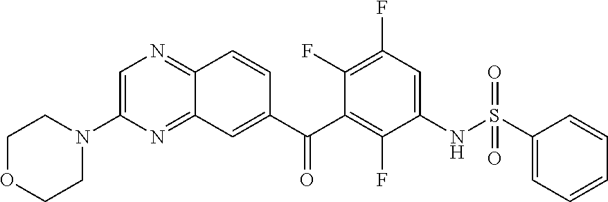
C1=C(N2CCOCC2)N=C2C(=N1)C=CC(C(C1=C(F)C(NS(=O)(=O)C3=CC=CC=C3)=CC(F)=C1F)=O)=C2
